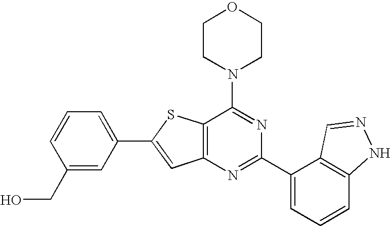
C1CN(C2=NC(C3=CC=CC4=C3C=NN4)=NC3=C2SC(C2=CC=CC(CO)=C2)=C3)CCO1
